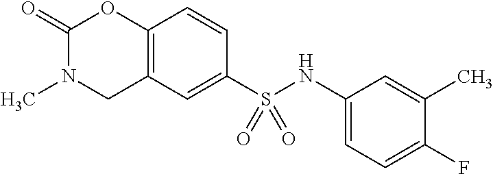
C1(=O)N(C)CC2=C(O1)C=CC(S(NC1=CC=C(F)C(C)=C1)(=O)=O)=C2
